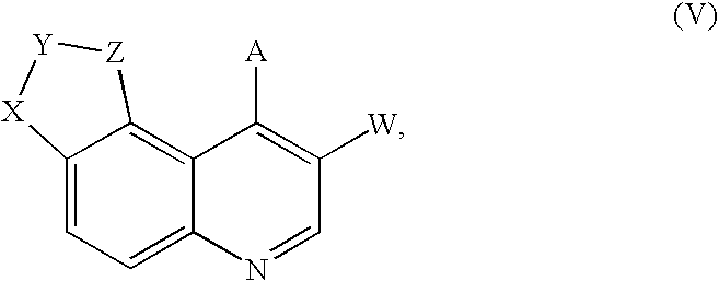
C12=CC=C3C(=C1[Z][Y][X]2)C([A])=C([W])C=N3
